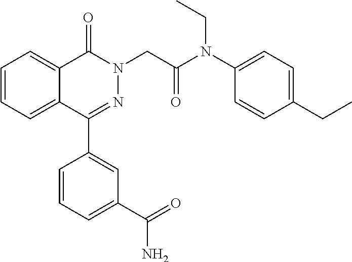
C1=CC=C2C(=C1)C(=O)N(CC(N(C1=CC=C(CC)C=C1)CC)=O)N=C2C1=CC(C(N)=O)=CC=C1
